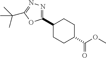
C1(C2CCC(C(OC)=O)CC2)=NN=C(C(C)(C)C)O1
